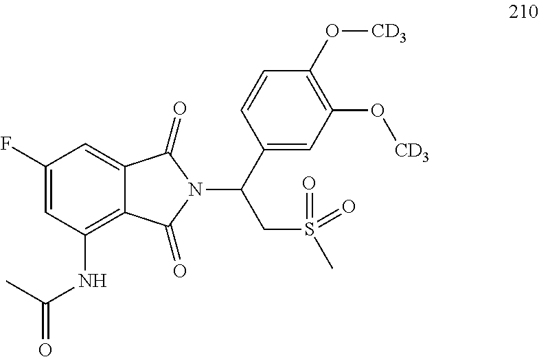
C1(F)=CC(NC(C)=O)=C2C(=C1)C(=O)N(C(C1=CC(O[CD3])=C(O[CD3])C=C1)CS(C)(=O)=O)C2=O
